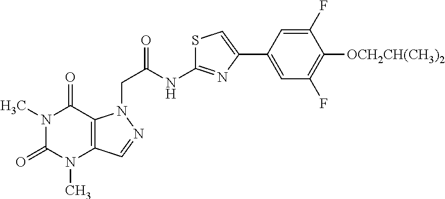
N1(C)C(=O)N(C)C2=C(C1=O)N(CC(NC1=NC(C3=CC(F)=C([OCH2CH(CH3)2])C(F)=C3)=CS1)=O)N=C2
